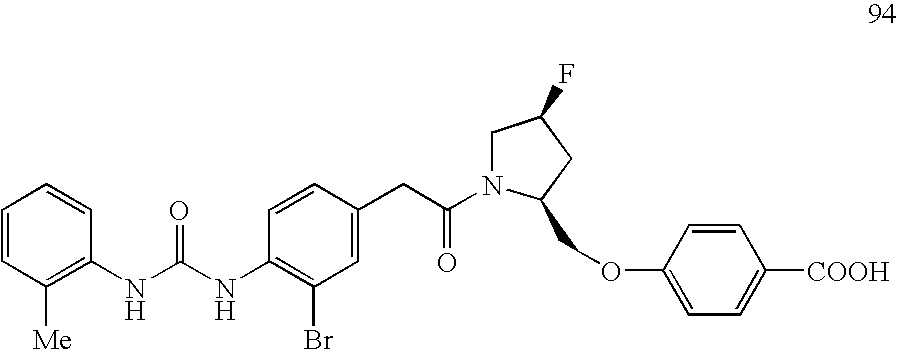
C1=CC([Me])=C(NC(NC2=C(Br)C=C(CC(=O)N3CC(F)CC3COC3=CC=C([COOH])C=C3)C=C2)=O)C=C1
